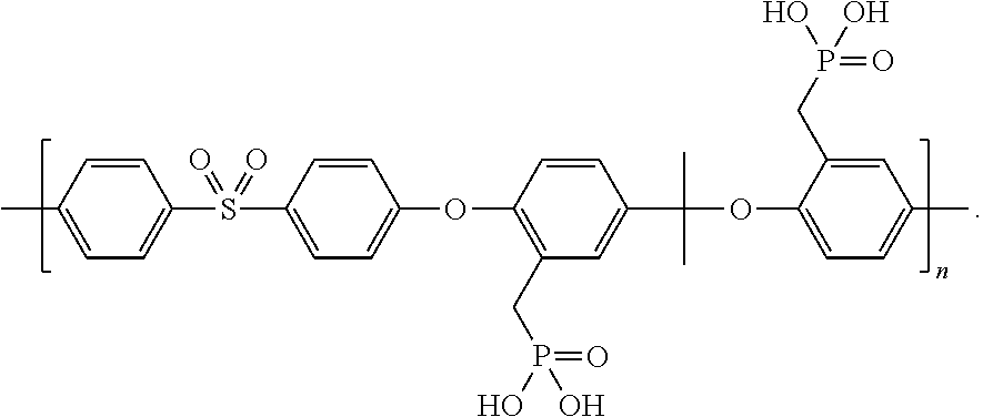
C1(C)=CC=C(S(C2=CC=C(OC3=C(CP(O)(=O)O)C=C(C(OC4=CC=C(C)C=C4CP(O)(=O)O)(C)C)C=C3)C=C2)(=O)=O)C=C1
